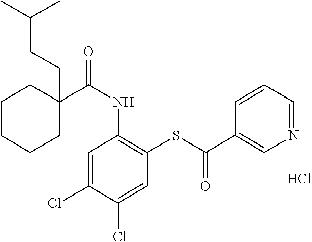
C1=C(Cl)C(Cl)=CC(SC(C2=CN=CC=C2)=O)=C1NC(=O)C1(CCC(C)C)CCCCC1.Cl
